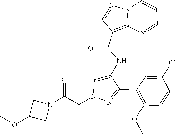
C1(C2=NN(CC(N3CC(OC)C3)=O)C=C2NC(C2=C3N(N=C2)C=CC=N3)=O)=C(OC)C=CC(Cl)=C1
